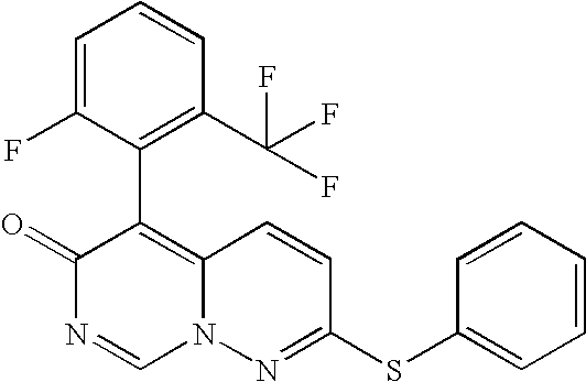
O=C1N=CN2C(=C1C1=C(C(F)(F)F)C=CC=C1F)C=CC(SC1=CC=CC=C1)=N2
